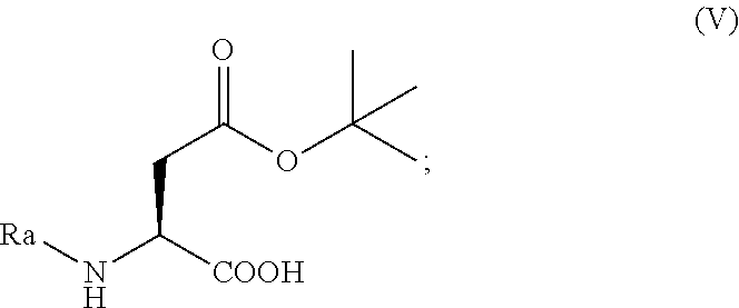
C(C([COOH])N[Ra])C(OC(C)(C)C)=O
